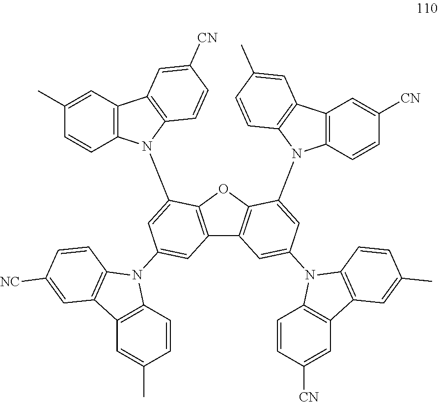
C12=C(C=CC(C)=C1)N(C1=CC3=C(C(N4C5=C(C6=C4C=CC(C)=C6)C=C([CN])C=C5)=C1)OC1=C3C=C(N3C4=C(C5=C3C=CC(C)=C5)C=C([CN])C=C4)C=C1N1C3=C(C4=C1C=CC(C)=C4)C=C([CN])C=C3)C1=C2C=C([NC])C=C1
